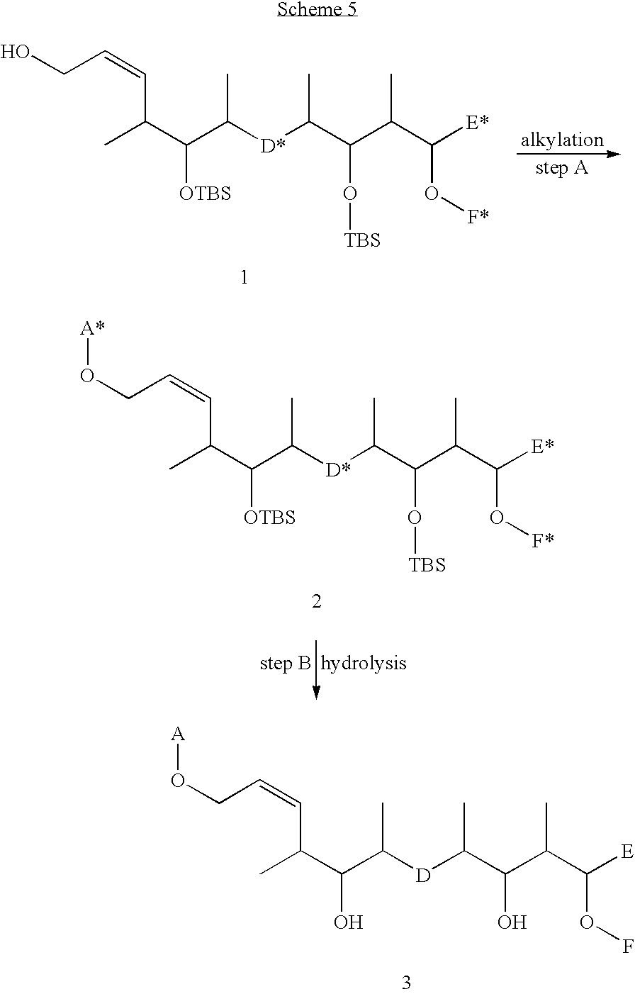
CC(C(C([D]C(C(C(C([E])OF)C)O)C)C)O)C=CCO[A].CC(C(C([D*]C(C(C(C([E*])O[F*])C)O[TBS])C)C)[OTBS])C=CCO.CC(C(C([D*]C(C(C(C([E*])O[F*])C)O[TBS])C)C)[OTBS])C=CCO[A*]
